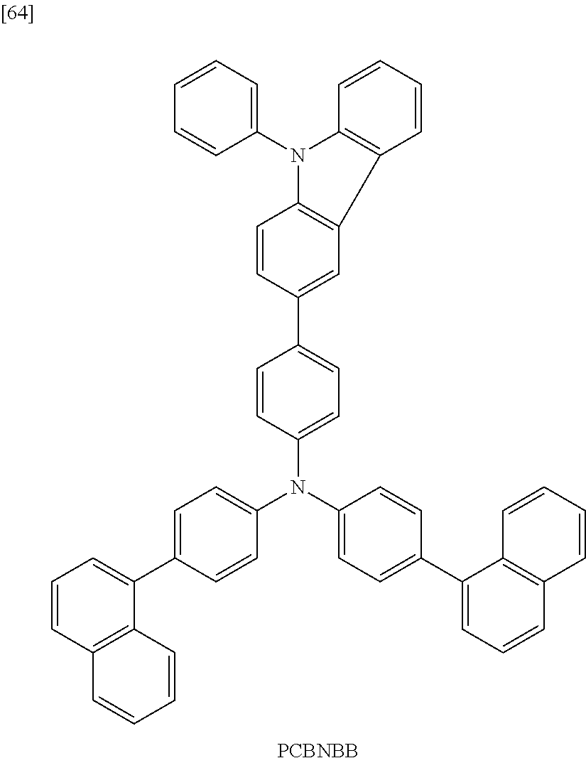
C1=C(C2=CC=CC3=C2C=CC=C3)C=CC(N(C2=CC=C(C3=CC=CC4=C3C=CC=C4)C=C2)C2=CC=C(C3=CC4=C(C=C3)N(C3=CC=CC=C3)C3=C4C=CC=C3)C=C2)=C1.[PCBNBB]
